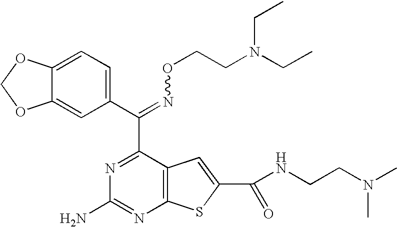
C(=NOCCN(CC)CC)(C1=NC(N)=NC2=C1C=C(C(NCCN(C)C)=O)S2)C1=CC=C2C(=C1)OCO2
